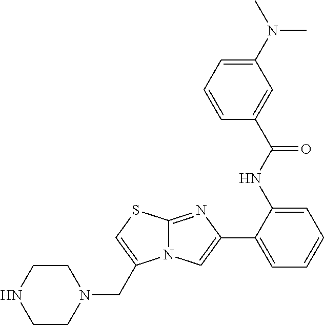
C1(C2=CC=CC=C2NC(C2=CC(N(C)C)=CC=C2)=O)=CN2C(=N1)SC=C2CN1CCNCC1
